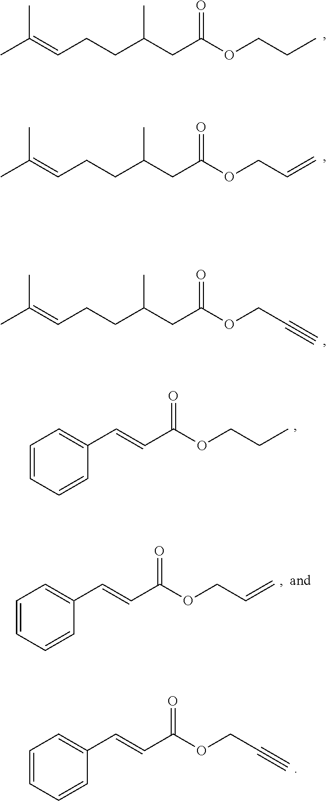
CC(=CCCC(CC(OCCC)=O)C)C.CC(=CCCC(CC(OCC=C)=O)C)C.CC(=CCCC(CC(OCC#C)=O)C)C.C1=CC=CC(C=CC(OCCC)=O)=C1.C1=CC=CC(C=CC(OCC=C)=O)=C1.C1=CC=CC(C=CC(OCC#C)=O)=C1
